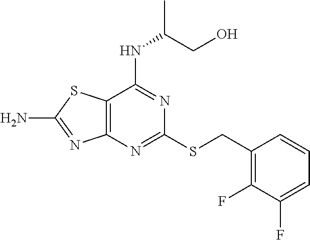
C12=C(N=C(SCC3=C(F)C(F)=CC=C3)N=C1NC(C)CO)N=C(N)S2
